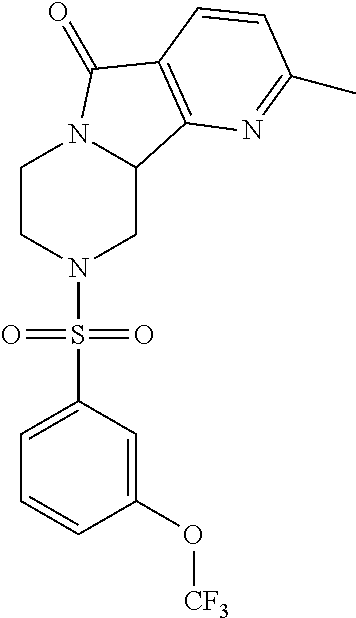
C1CN(S(C2=CC=CC(O[CF3])=C2)(=O)=O)CC2N1C(=O)C1=C2N=C(C)C=C1
